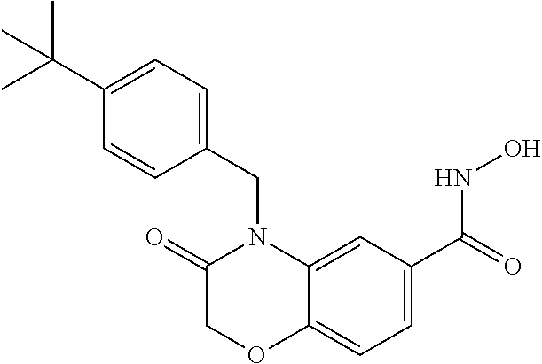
C1=C(C(=O)NO)C=C2C(=C1)OCC(=O)N2CC1=CC=C(C(C)(C)C)C=C1
